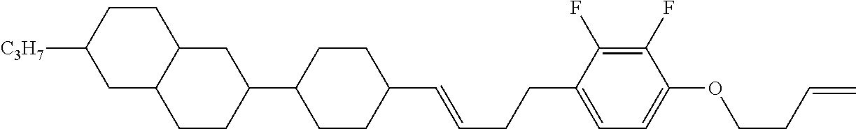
C1CC(C2CCC3C(CCC([C3H7])C3)C2)CCC1C=CCCC1=CC=C(OCCC=C)C(F)=C1F
